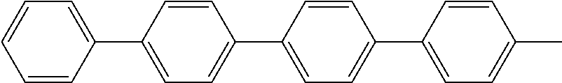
C1=CC(C2=CC=C(C3=CC=C(C4=CC=C(C)C=C4)C=C3)C=C2)=CC=C1
